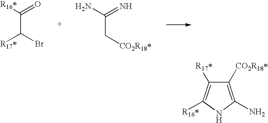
[R17*]C(C([R16*])=O)Br.NC(C[CO2R18*])=N.C1([CO2R18*])=C(N)NC([R16*])=C1[R17*]
